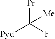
[Pr]C(F)([Pyd])[Me]
